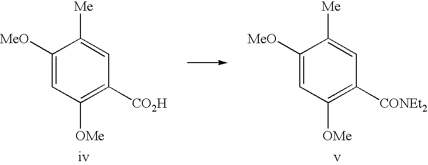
C1([MeO])=CC([OMe])=C([CO2H])C=C1[Me].C1([MeO])=CC([OMe])=C([CONEt2])C=C1[Me]
